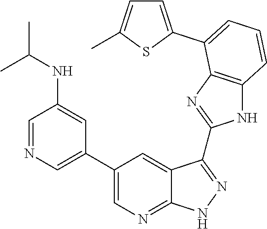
C1=NC=C(C2=CN=C3C(=C2)C(C2=NC4=C(N2)C=CC=C4C2=CC=C(C)S2)=NN3)C=C1NC(C)C
